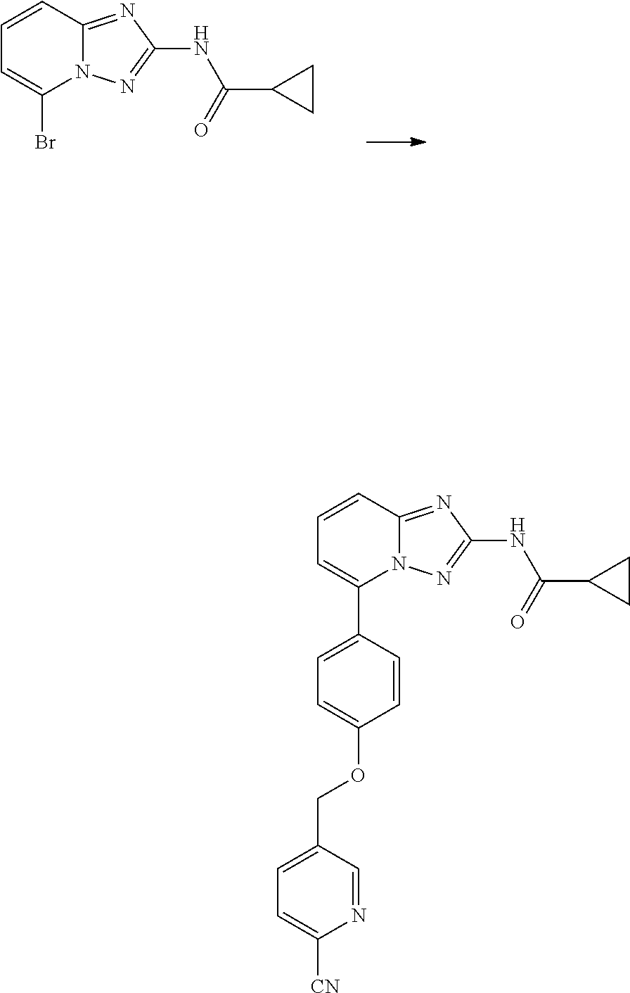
BrC1=CC=CC2=NC(NC(=O)C3CC3)=NN12.C1=C(C2=CC=CC3=NC(NC(=O)C4CC4)=NN23)C=CC(OCC2=CC=C([CN])N=C2)=C1
